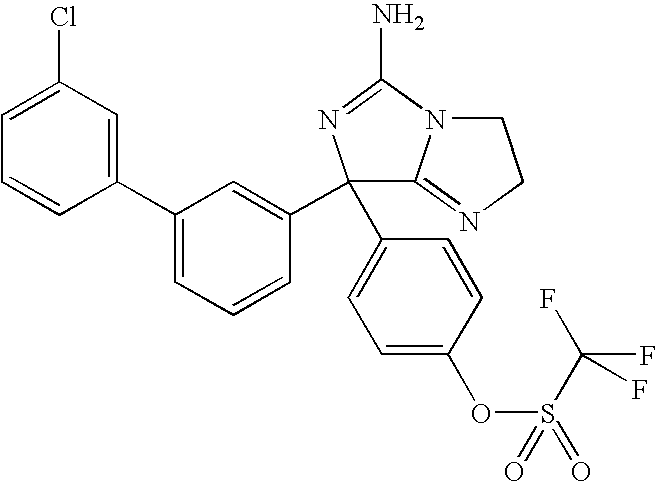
C1(C2=CC=C(OS(=O)(C(F)(F)F)=O)C=C2)(C2=CC(C3=CC(Cl)=CC=C3)=CC=C2)C2=NCCN2C(N)=N1
